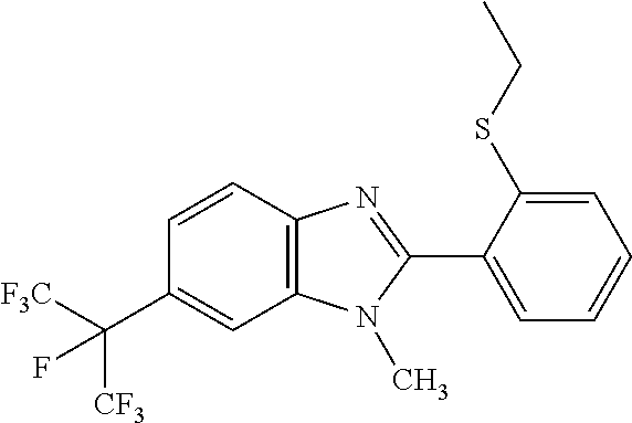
C1=CC2=C(C=C1C([F3C])([CF3])F)N(C)C(C1=CC=CC=C1SCC)=N2
